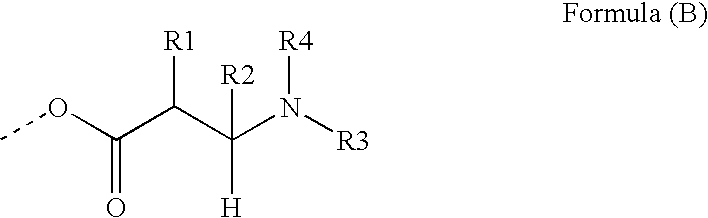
COC(C(C([R2])([H])N([R3])[R4])[R1])=O
